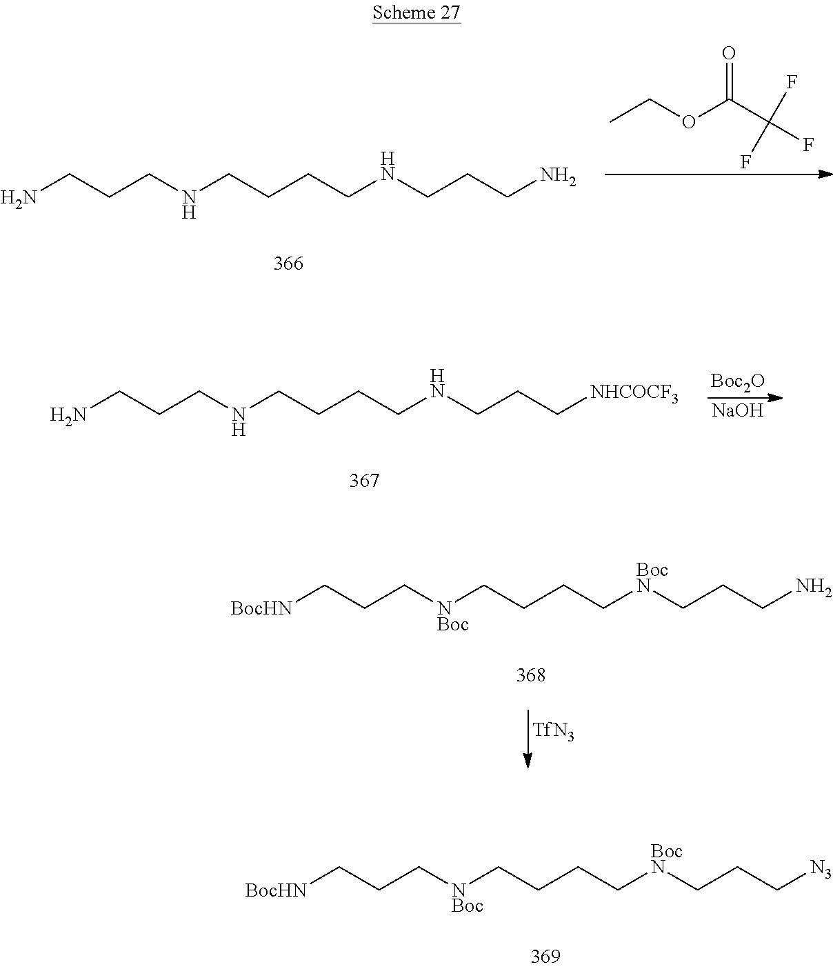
NCCCNCCCCNCCCN.CCOC(C(F)(F)F)=O.NCCCNCCCCNCCC[NHCOCF3].[Boc2O].[NaOH].[BocHN]CCC[NBoc]CCCC[BocN]CCCN.[TfN3].[BocHN]CCC[NBoc]CCCC[BocN]CCC[N3]
